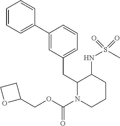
C1=CC=C(C2=CC(CC3N(C(OCC4CCO4)=O)CCCC3NS(C)(=O)=O)=CC=C2)C=C1
